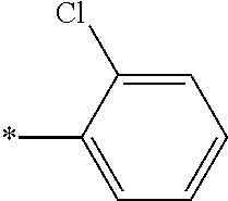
C1(Cl)=CC=CC=C1*
